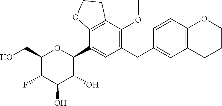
C1(CO)OC(C2=CC(CC3=CC4=C(C=C3)OCCC4)=C(OC)C3=C2OCC3)C(O)C(O)C1F
